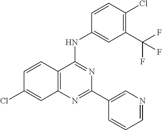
C1=CC2=C(C=C1Cl)N=C(C1=CN=CC=C1)N=C2NC1=CC(C(F)(F)F)=C(Cl)C=C1
